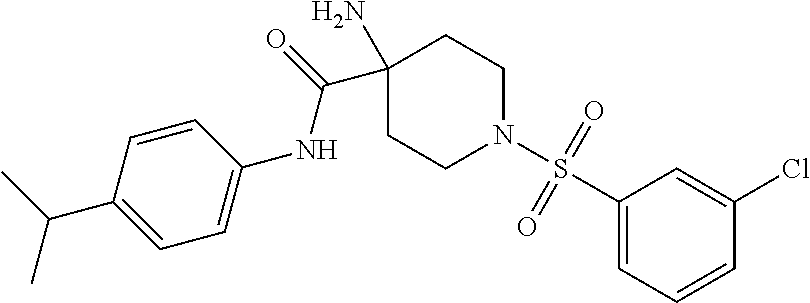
CC(C1=CC=C(NC(=O)C2(N)CCN(S(C3=CC=CC(Cl)=C3)(=O)=O)CC2)C=C1)C
